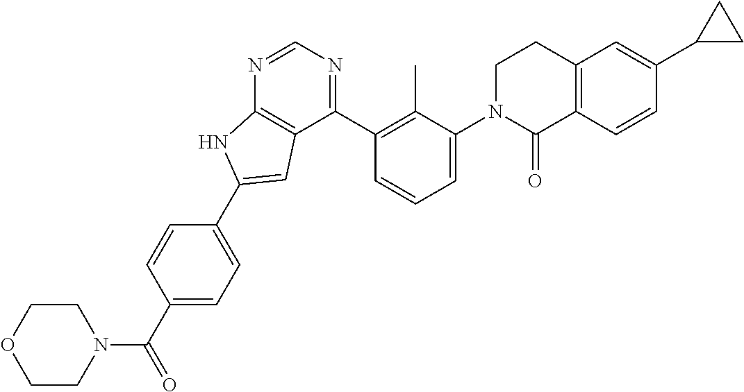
N1=CN=C(C2=C(C)C(N3C(=O)C4=C(CC3)C=C(C3CC3)C=C4)=CC=C2)C2=C1NC(C1=CC=C(C(N3CCOCC3)=O)C=C1)=C2
